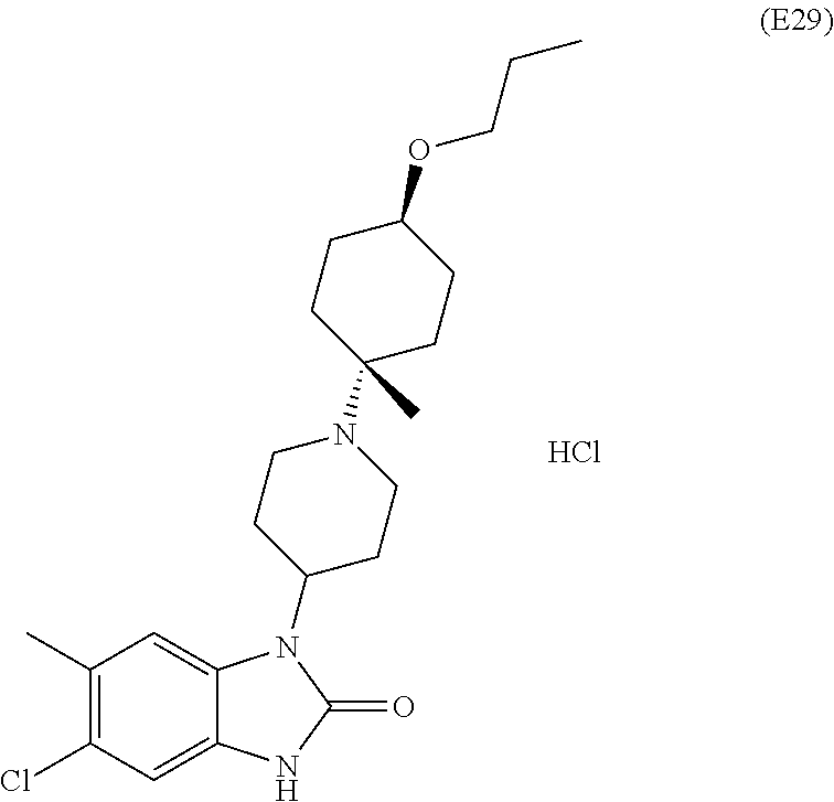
C1(C)=C(Cl)C=C2C(=C1)N(C1CCN(C3(C)CCC(OCCC)CC3)CC1)C(=O)N2.Cl
